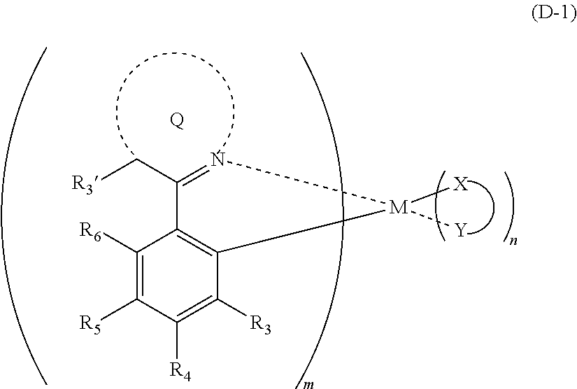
C(C1=N[M]([X])([Y])C2=C1C([R6])=C([R5])C([R4])=C2[R3])[R3].[Q]
